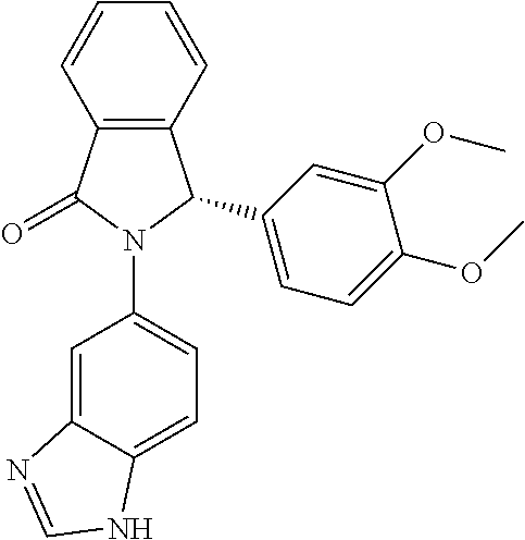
C12=C(C(=O)N(C3=CC=C4C(=C3)N=CN4)C1C1=CC=C(OC)C(OC)=C1)C=CC=C2
